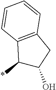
C1(*)C(O)CC2=C1C=CC=C2
